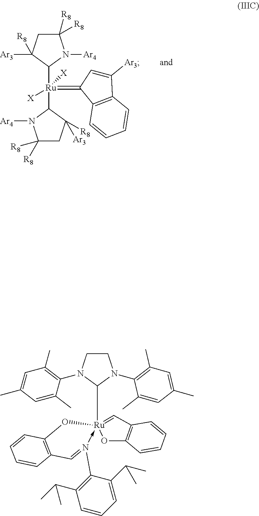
C1([R8])([R8])CC([Ar3])([R8])C([Ru]([X])([X])(C2N([Ar4])C([R8])([R8])CC2([Ar3])[R8])=C2C=C([Ar3])C3=C2C=CC=C3)N1[Ar4].C1(N2CCN(C3=C(C)C=C(C)C=C3C)C2[Ru]23(-N(C4=C(C(C)C)C=CC=C4C(C)C)=CC4=C(C=CC=C4)O2)=CC2=C(O3)C=CC=C2)=C(C)C=C(C)C=C1C
